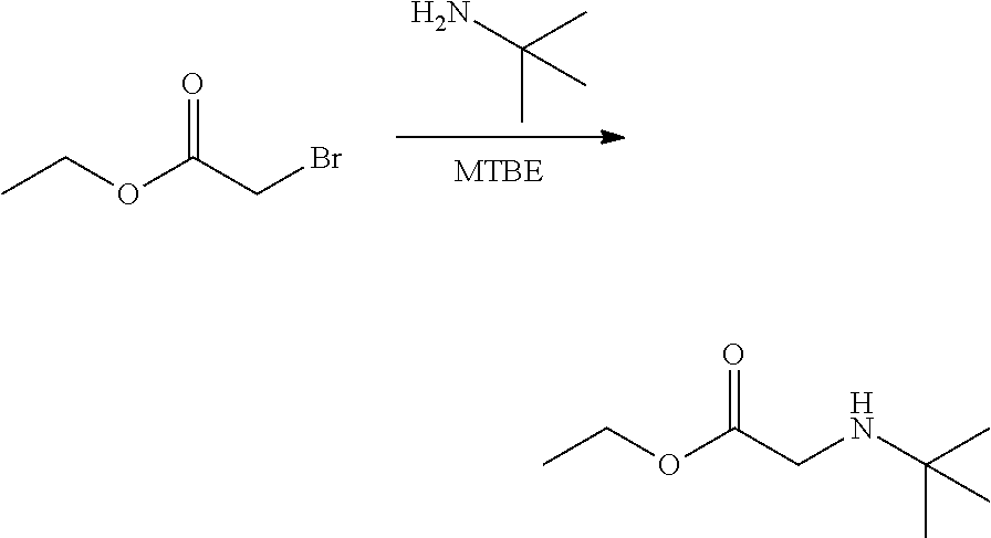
NC(C)(C)C.CCOC(CBr)=O.CCOC(CNC(C)(C)C)=O
